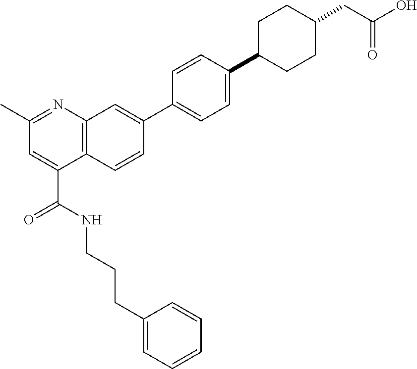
C(CCNC(C1=CC(C)=NC2=C1C=CC(C1=CC=C(C3CCC(CC(=O)O)CC3)C=C1)=C2)=O)C1=CC=CC=C1
